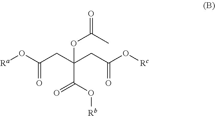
[Ra]OC(CC(CC(O[Rc])=O)(C(O[Rb])=O)OC(C)=O)=O
